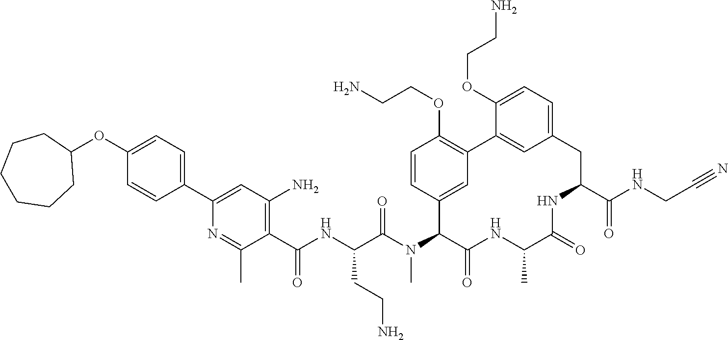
C1(C(NC(C(N(C2C(=O)NC(C)C(=O)NC(C(NCC#N)=O)CC3=CC=C(OCCN)C(=C3)C3=C(OCCN)C=CC2=C3)C)=O)CCN)=O)=C(N)C=C(C2=CC=C(OC3CCCCCC3)C=C2)N=C1C
